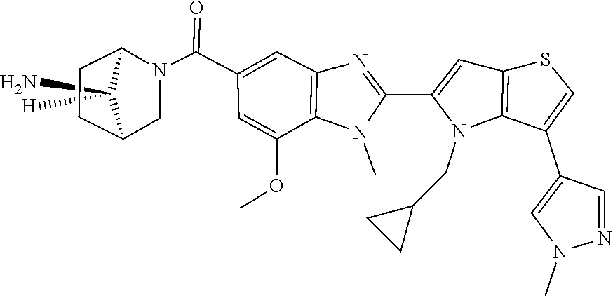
C12CCC(CN1C(C1=CC3=C(N(C)C(C4=CC5=C(N4CC4CC4)C(C4=CN(C)N=C4)=CS5)=N3)C(OC)=C1)=O)C2(N)[H]
